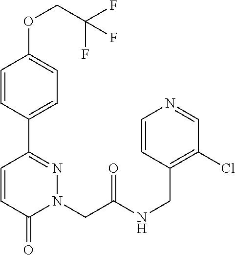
C1=CC(C2=NN(CC(NCC3=C(Cl)C=NC=C3)=O)C(=O)C=C2)=CC=C1OCC(F)(F)F
